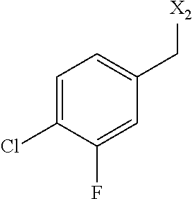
C1=C(Cl)C(F)=CC(C[X2])=C1
